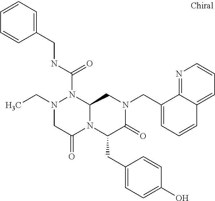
N1(CC)CC(=O)N2C(N1C(NCC1=CC=CC=C1)=O)CN(CC1=CC=CC3=CC=CN=C13)C(=O)C2CC1=CC=C(O)C=C1
